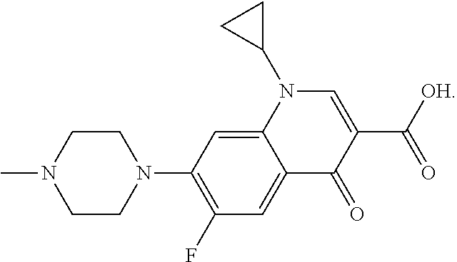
C1CN(C)CCN1C1=C(F)C=C2C(=C1)N(C1CC1)C=C(C([OH])=O)C2=O
